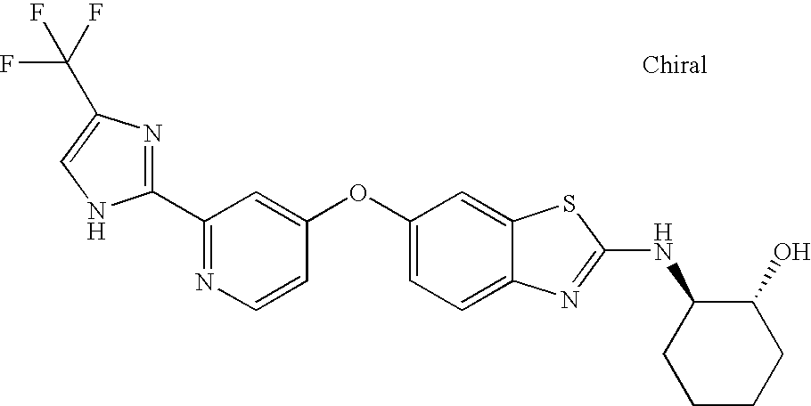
N1=C(C2=NC(C(F)(F)F)=CN2)C=C(OC2=CC=C3C(=C2)SC(NC2CCCCC2O)=N3)C=C1
